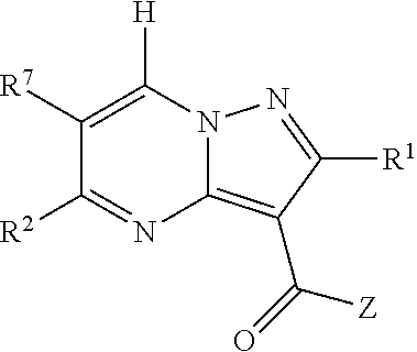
[R2]C1=NC2=C(C(=O)[Z])C([R1])=NN2C([H])=C1[R7]
